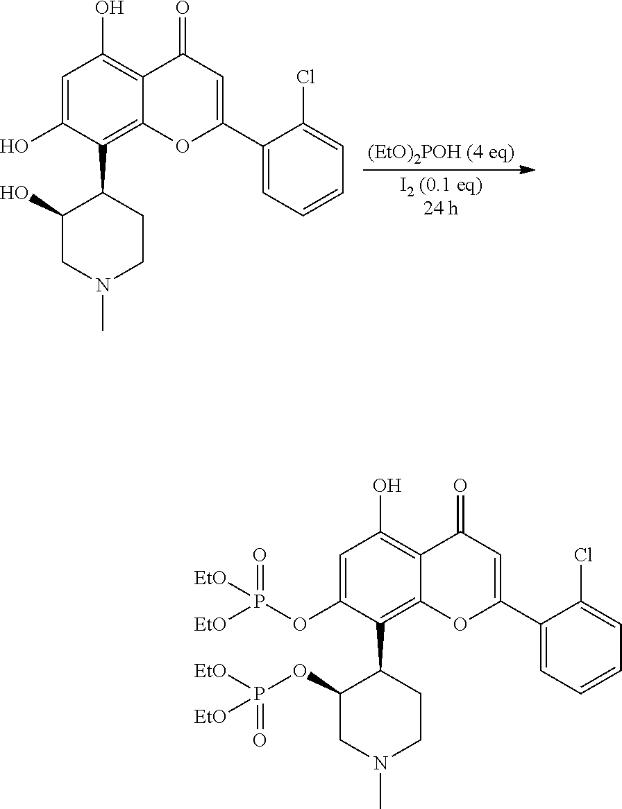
[(EtO)2POH (4 eq)].[I2 (0.1 eq)24 h].C1=C(O)C(C2CCN(C)CC2O)=C2C(=C1O)C(=O)C=C(C1=CC=CC=C1Cl)O2.C1=C(OP(=O)([EtO])[EtO])C(C2CCN(C)CC2OP(=O)([EtO])[EtO])=C2C(=C1O)C(=O)C=C(C1=CC=CC=C1Cl)O2
